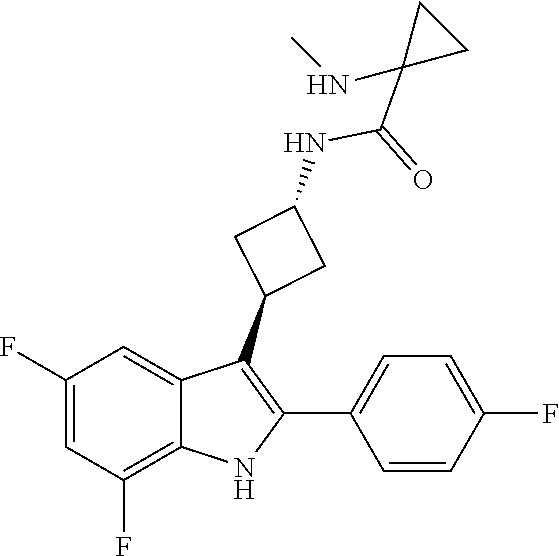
C1(C(=O)NC2CC(C3=C(C4=CC=C(F)C=C4)NC4=C(F)C=C(F)C=C34)C2)(NC)CC1
